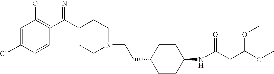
C1=C(Cl)C=CC2=C1ON=C2C1CCN(CCC2CCC(NC(CC(OC)OC)=O)CC2)CC1
